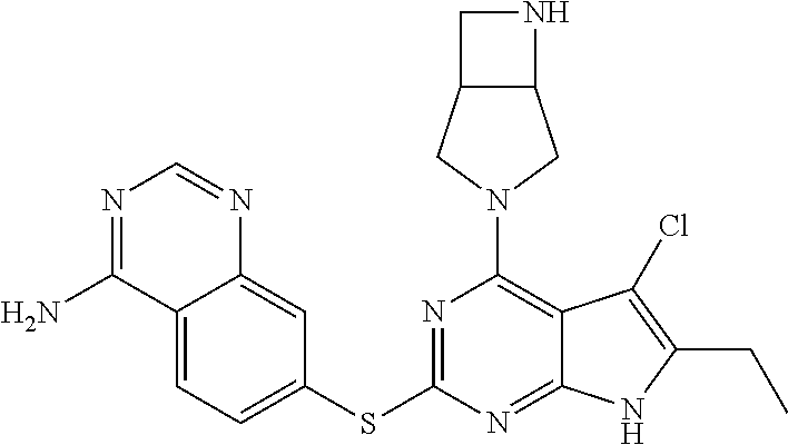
C1(N2CC3C(C2)CN3)=C2C(=NC(SC3=CC=C4C(=C3)N=CN=C4N)=N1)NC(CC)=C2Cl
